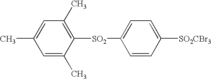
C1=C(C)C([SO2]C2=CC=C([SO2CBr3])C=C2)=C(C)C=C1C
